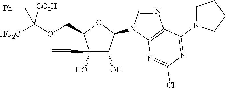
C1(O)(C#C)C(O)C(N2C=NC3=C2N=C(Cl)N=C3N2CCCC2)OC1COC([HO2C])([CO2H])C[Ph]
